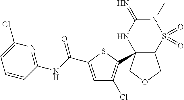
C1=C(C(NC2=NC(Cl)=CC=C2)=O)SC(C23C(COC2)S(=O)(=O)N(C)C(=N)N3)=C1Cl
